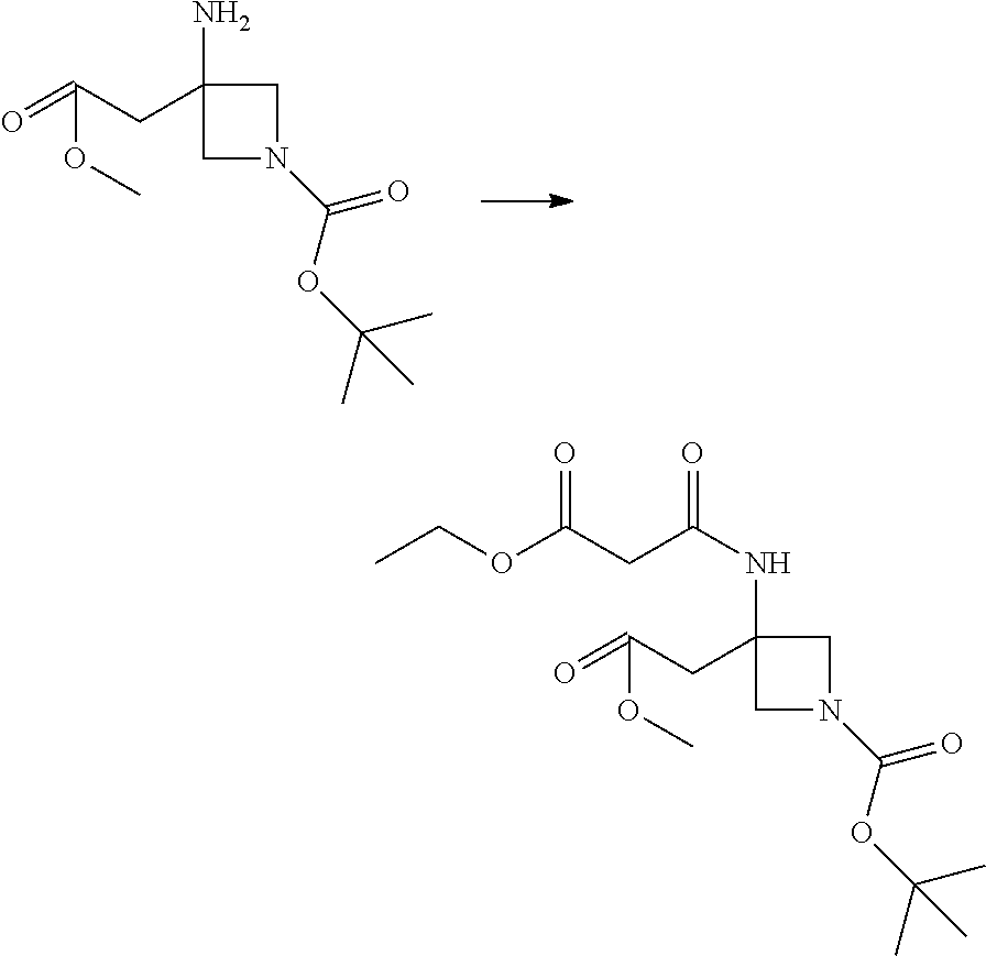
C1(N)(CC(=O)OC)CN(C(OC(C)(C)C)=O)C1.C1(NC(=O)CC(=O)OCC)(CC(=O)OC)CN(C(OC(C)(C)C)=O)C1
